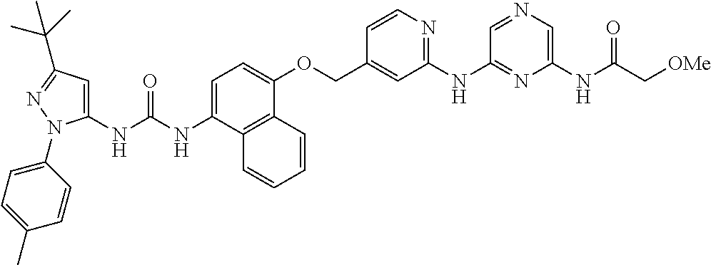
N(C1=CC=C(OCC2=CC(NC3=NC(NC(C[OMe])=O)=CN=C3)=NC=C2)C2=C1C=CC=C2)C(=O)NC1=CC(C(C)(C)C)=NN1C1=CC=C(C)C=C1
